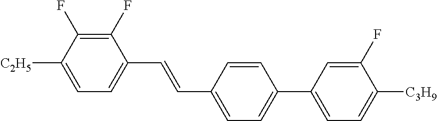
C1(F)=C(F)C([C2H5])=CC=C1C=CC1=CC=C(C2=CC=C([C3H9])C(F)=C2)C=C1
